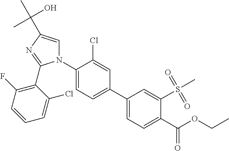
C1(N2C=C(C(C)(O)C)N=C2C2=C(F)C=CC=C2Cl)=CC=C(C2=CC=C(C(OCC)=O)C(S(C)(=O)=O)=C2)C=C1Cl
